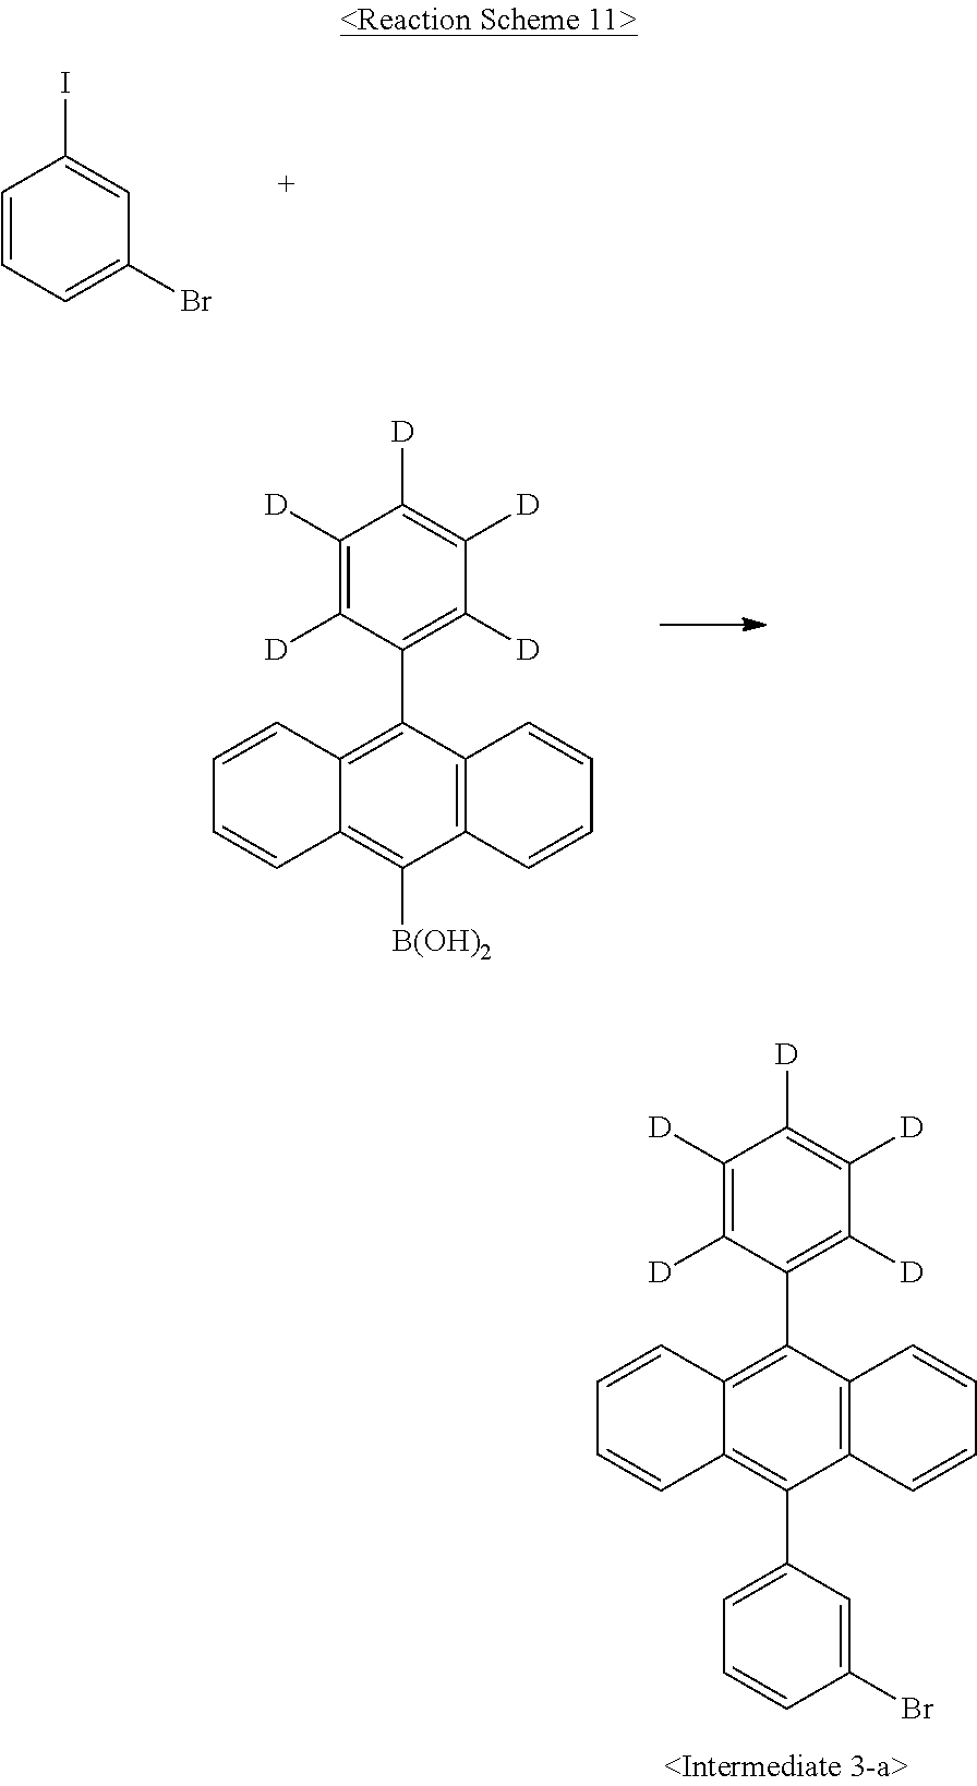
C12=C(C(C3=C([D])C([D])=C([D])C([D])=C3[D])=C3C(=C1C1=CC=CC(Br)=C1)C=CC=C3)C=CC=C2.C1=CC=C(Br)C=C1I.C12=C(C(C3=C([D])C([D])=C([D])C([D])=C3[D])=C3C(=C1[B(OH)2])C=CC=C3)C=CC=C2
